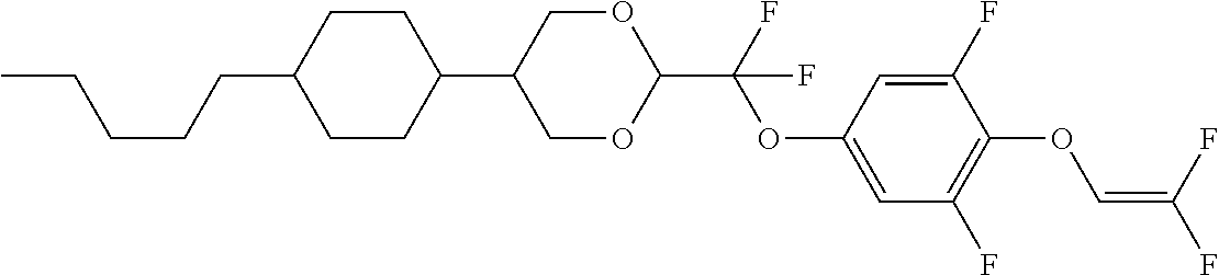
C1CC(C2COC(C(F)(OC3=CC(F)=C(OC=C(F)F)C(F)=C3)F)OC2)CCC1CCCCC
